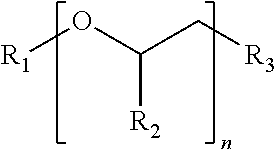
[R1]OC(C[R3])[R2]
